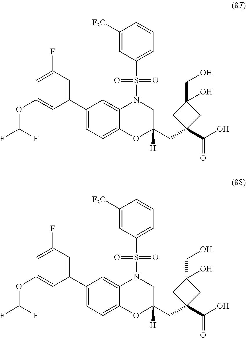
C1(C2=CC(F)=CC(OC(F)F)=C2)=CC=C2C(=C1)N(S(C1=CC=CC([F3C])=C1)(=O)=O)CC(CC1(C(O)=O)CC(CO)(O)C1)([H])O2.C1(C2=CC(F)=CC(OC(F)F)=C2)=CC=C2C(=C1)N(S(C1=CC=CC([F3C])=C1)(=O)=O)CC(CC1(C(O)=O)CC(CO)(O)C1)([H])O2
